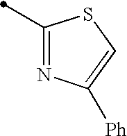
C1(C)=NC([Ph])=CS1
